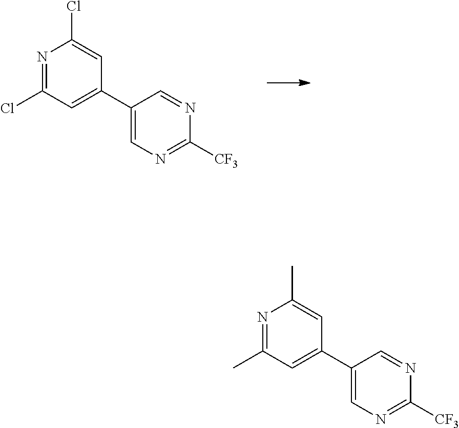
C1(C2=CC(Cl)=NC(Cl)=C2)=CN=C([CF3])N=C1.C1(C2=CC(C)=NC(C)=C2)=CN=C([CF3])N=C1
